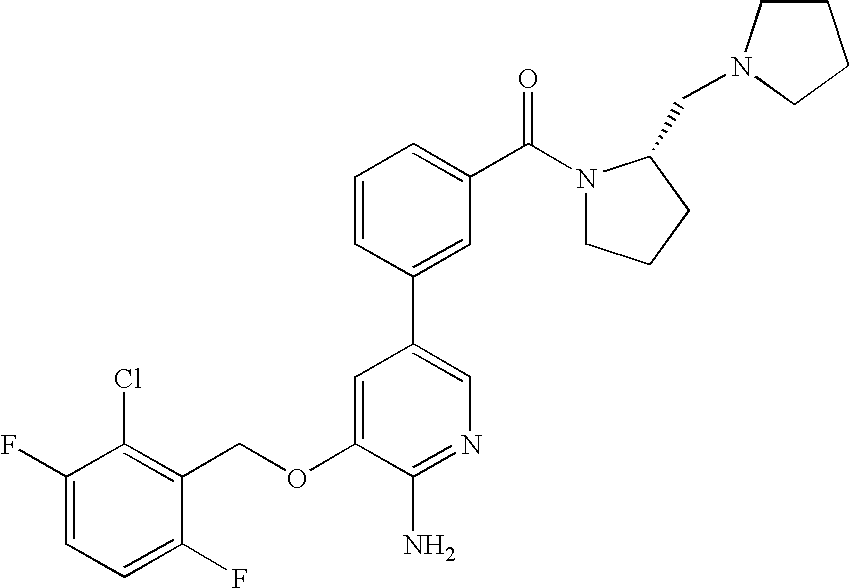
C1(F)=CC=C(F)C(COC2=CC(C3=CC(C(N4CCCC4CN4CCCC4)=O)=CC=C3)=CN=C2N)=C1Cl
